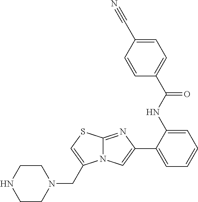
C1(C2=CC=CC=C2NC(C2=CC=C(C#N)C=C2)=O)=CN2C(=N1)SC=C2CN1CCNCC1
